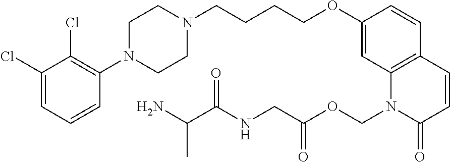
C1(Cl)=CC=CC(N2CCN(CCCCOC3=CC4=C(C=C3)C=CC(=O)N4COC(CNC(C(N)C)=O)=O)CC2)=C1Cl
